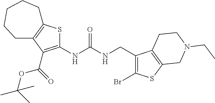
S1C2=C(C(C(OC(C)(C)C)=O)=C1NC(NCC1=C(Br)SC3=C1CCN(CC)C3)=O)CCCCC2
